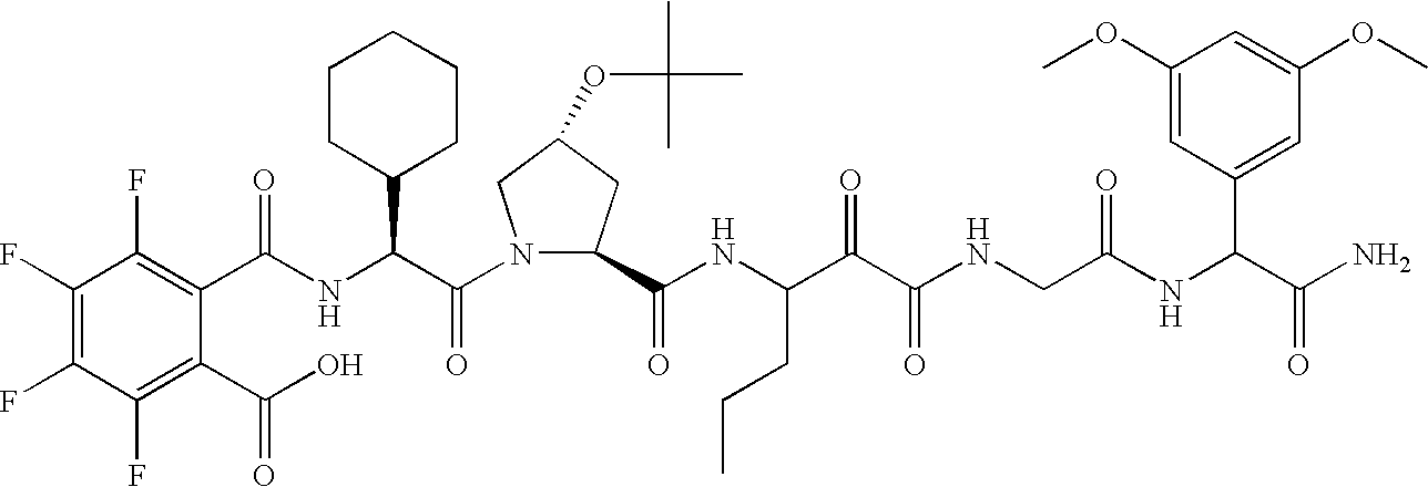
C(NC(C(N1C(C(NC(C(C(NCC(NC(C(N)=O)C2=CC(OC)=CC(OC)=C2)=O)=O)=O)CCC)=O)CC(OC(C)(C)C)C1)=O)C1CCCCC1)(=O)C1=C(F)C(F)=C(F)C(F)=C1C(O)=O
